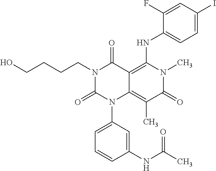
C1(NC(C)=O)=CC(N2C3=C(C)C(=O)N(C)C(NC4=CC=C(I)C=C4F)=C3C(=O)N(CCCCO)C2=O)=CC=C1
